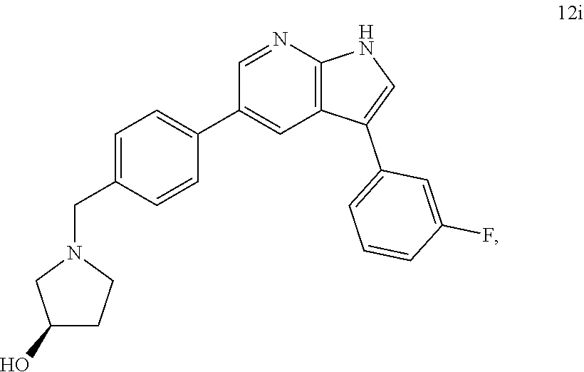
C1(O)CCN(CC2=CC=C(C3=CC4=C(N=C3)NC=C4C3=CC=CC(F)=C3)C=C2)C1
